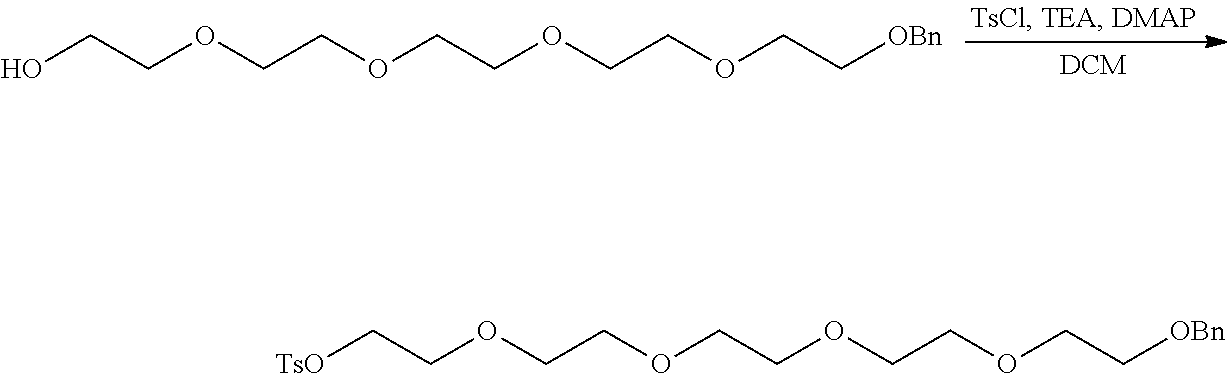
OCCOCCOCCOCCOCC[OBn].[TsO]CCOCCOCCOCCOCC[OBn]
